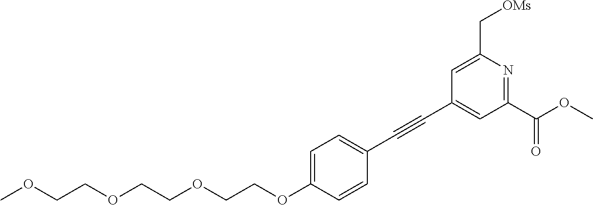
C1=C(OCCOCCOCCOC)C=CC(C#CC2=CC(C(OC)=O)=NC(C[OMs])=C2)=C1
